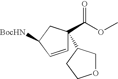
C1=CC([BocHN])CC1(C(OC)=O)C1COCC1
